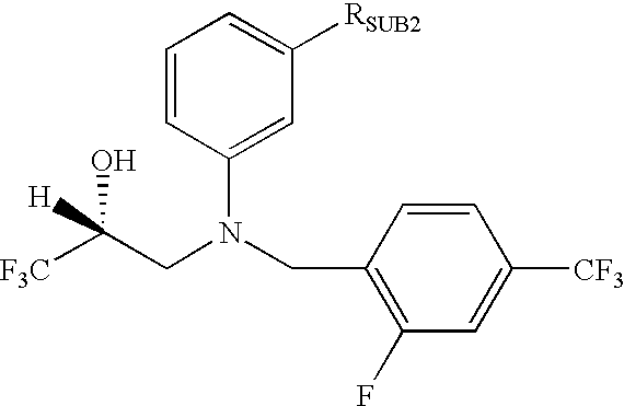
C1=CC(N(CC2=C(F)C=C([CF3])C=C2)CC([F3C])(O)[H])=CC([RSUB2])=C1
